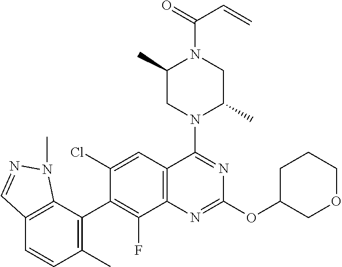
C12=C(C=C(Cl)C(C3=C(C)C=CC4=C3N(C)N=C4)=C1F)C(N1C(C)CN(C(=O)C=C)C(C)C1)=NC(OC1COCCC1)=N2
